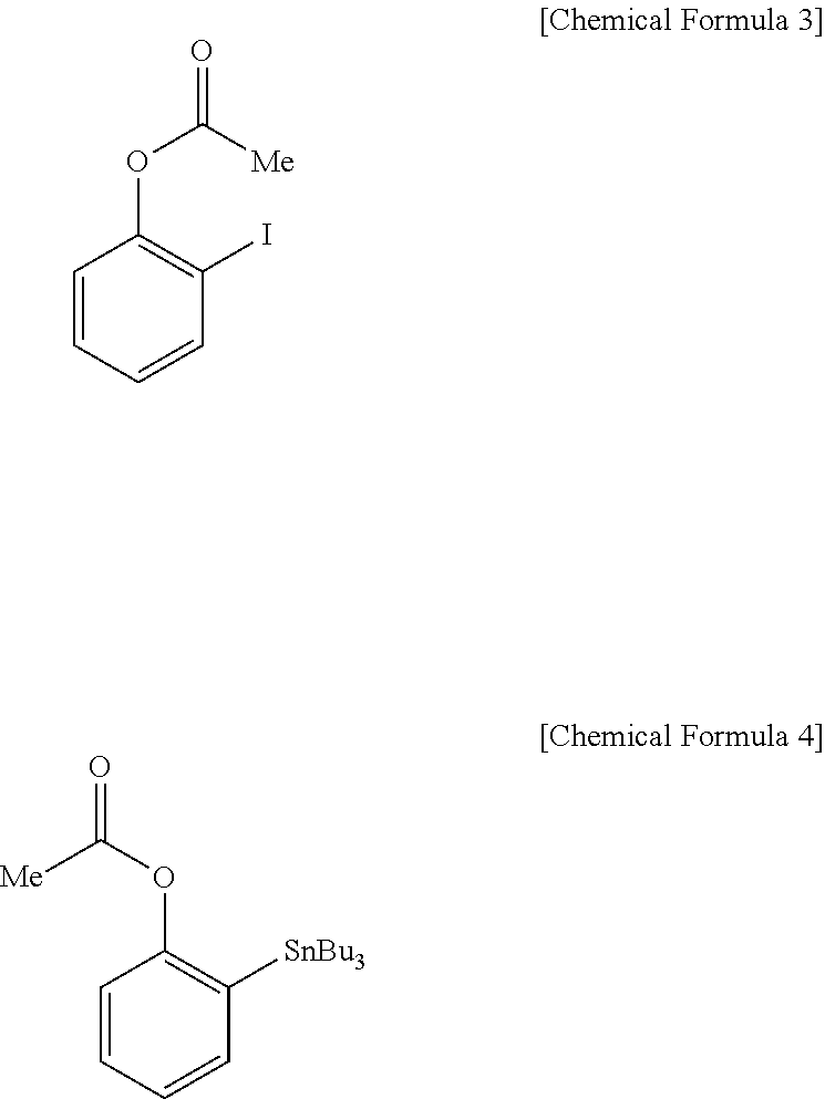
C1=CC=CC([SnBu3])=C1OC(=O)[Me].C1=CC=CC(I)=C1OC(=O)[Me]
